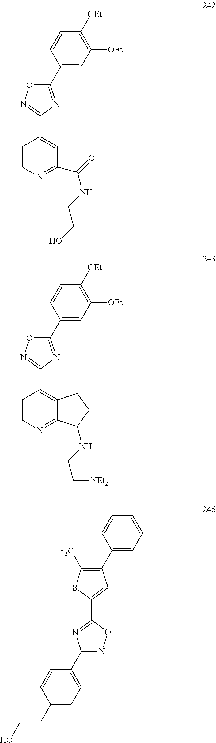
C1=CN=C(C(=O)NCCO)C=C1C1=NOC(C2=CC([OEt])=C([OEt])C=C2)=N1.C1=CN=C2C(=C1C1=NOC(C3=CC([OEt])=C([OEt])C=C3)=N1)CCC2NCC[NEt2].C1(C2=CC(C3=CC=CC=C3)=C([F3C])S2)=NC(C2=CC=C(CCO)C=C2)=NO1
